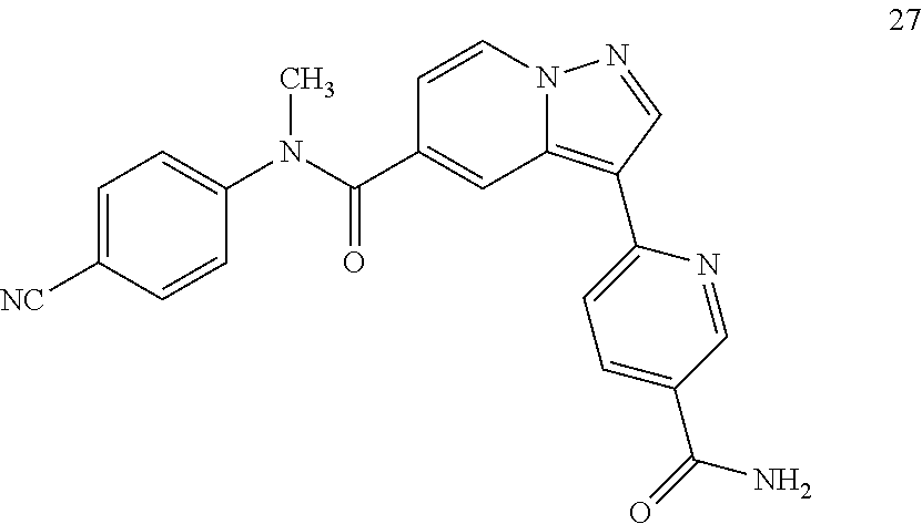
C1=CN2C(=C(C3=CC=C(C(=O)N)C=N3)C=N2)C=C1C(N(C1=CC=C([NC])C=C1)C)=O
